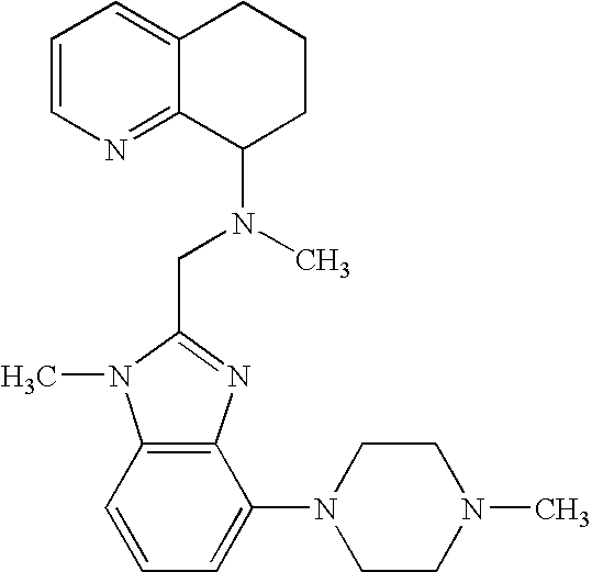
C1=CN=C2C(=C1)CCCC2N(CC1=NC2=C(N1C)C=CC=C2N1CCN(C)CC1)C
